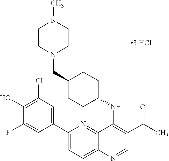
C1(C2=CC(Cl)=C(O)C(F)=C2)=CC=C2C(=N1)C(NC1CCC(CN3CCN(C)CC3)CC1)=C(C(=O)C)C=N2
